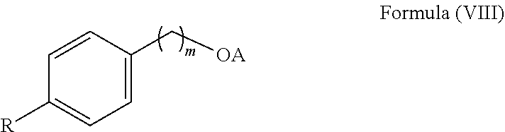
C1=C(C[OA])C=CC([R])=C1
